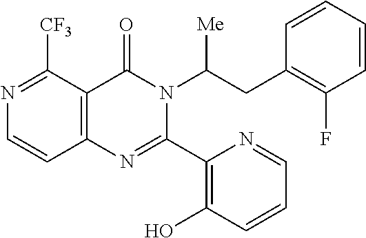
N1=C([CF3])C2=C(C=C1)N=C(C1=C(O)C=CC=N1)N(C(CC1=C(F)C=CC=C1)[Me])C2=O
